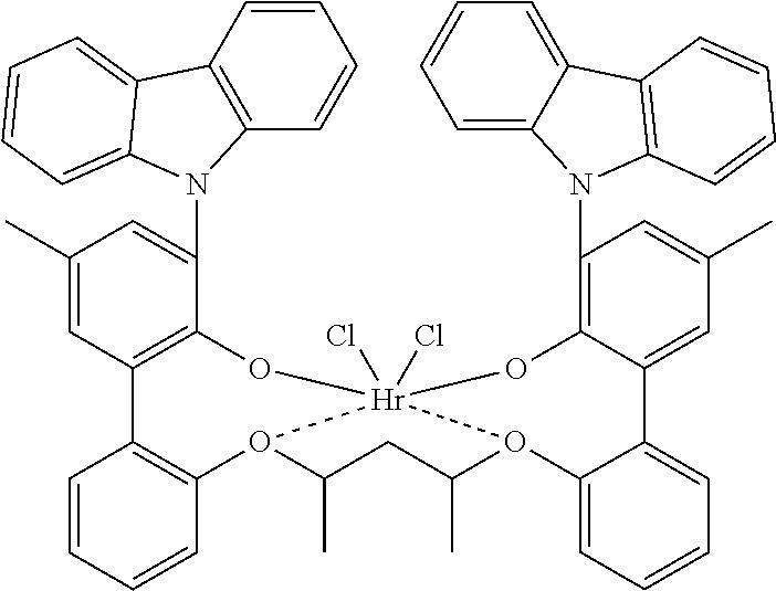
C1=CC2=C(C=C1)N(C1=CC(C)=CC3=C1O[Hr]14(Cl)(Cl)OC5=C(N6C7=CC=CC=C7C7=C6C=CC=C7)C=C(C)C=C5C5=CC=CC=C5O1C(C)CC(C)O4C1=C3C=CC=C1)C1=CC=CC=C21
